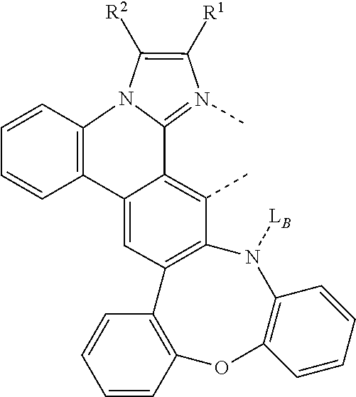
C1([R2])=C([R1])N(C)=C2N1C1=C(C3=CC4=C(C(C)=C32)N([LB])C2=C(OC3=C4C=CC=C3)C=CC=C2)C=CC=C1
